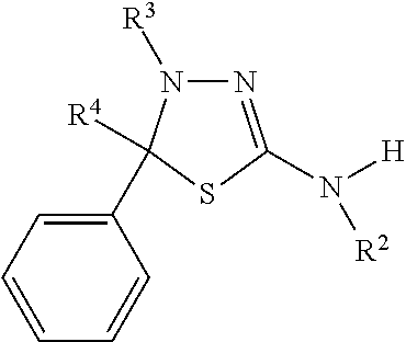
C1(C2([R4])N([R3])N=C(N([H])[R2])S2)=CC=CC=C1
